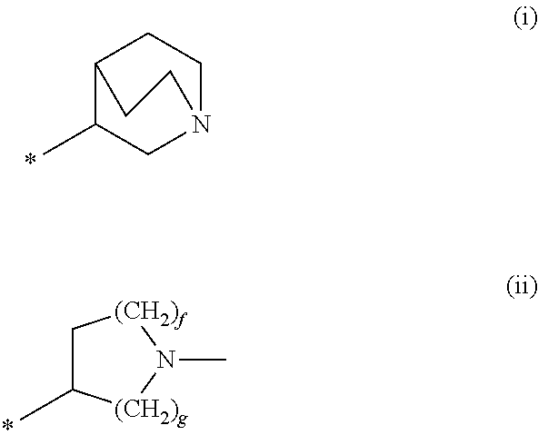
C12C(C)CN(CC1)CC2.C1C(C)[(CH2)g]N(C)[(CH2)f]1
